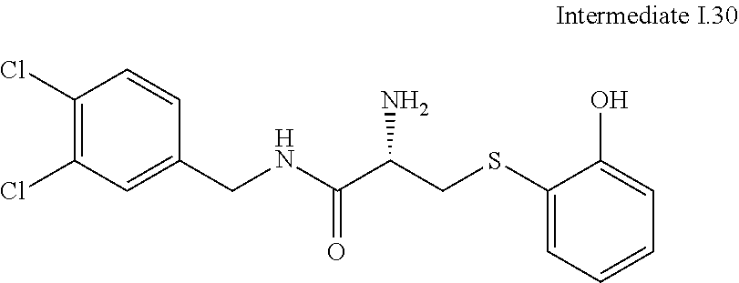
C1(CNC(C(CSC2=CC=CC=C2O)N)=O)=CC(Cl)=C(Cl)C=C1
